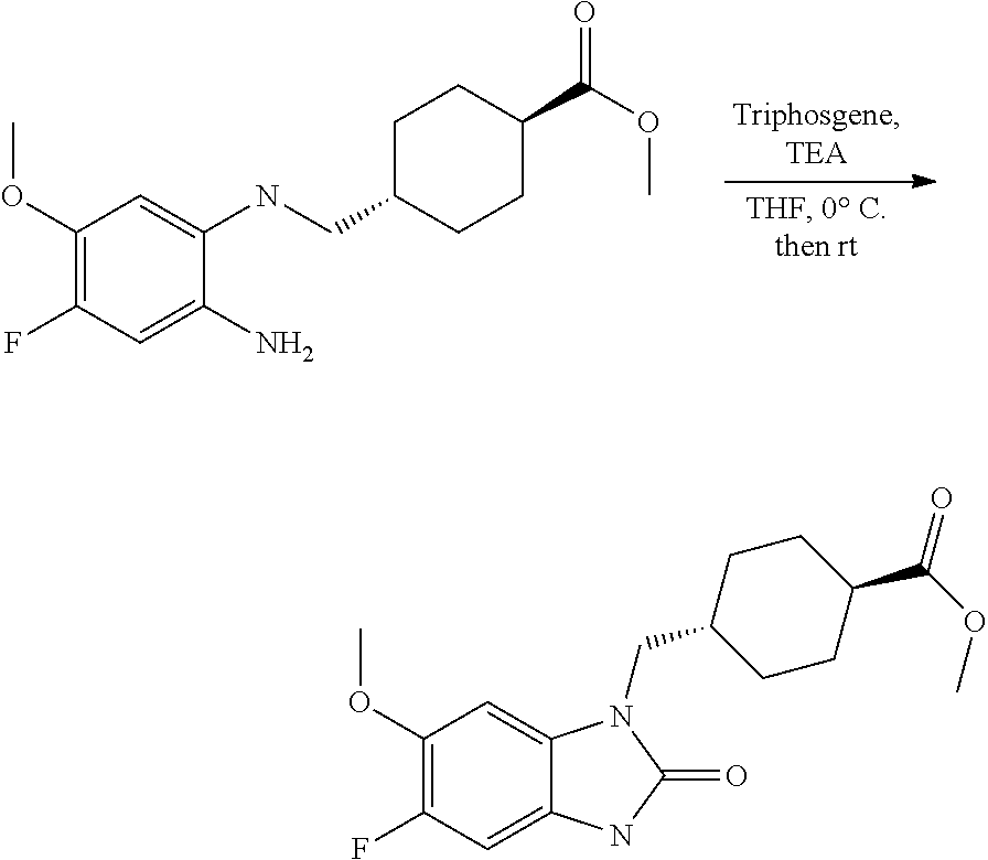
C1C(CNC2=CC(OC)=C(F)C=C2N)CCC(C(OC)=O)C1.C12=CC(OC)=C(F)C=C1NC(=O)N2CC1CCC(C(=O)OC)CC1
